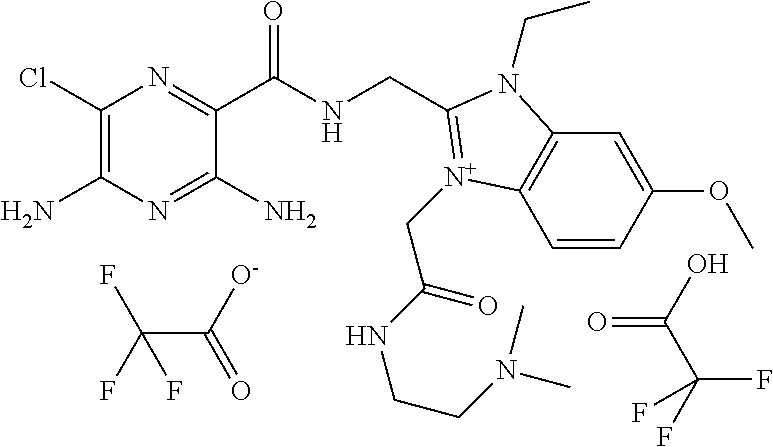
C1(Cl)=C(N)N=C(N)C(C(NCC2=[N+](CC(=O)NCCN(C)C)C3=C(C=C(OC)C=C3)N2CC)=O)=N1.C(C([O-])=O)(F)(F)F.OC(C(F)(F)F)=O
